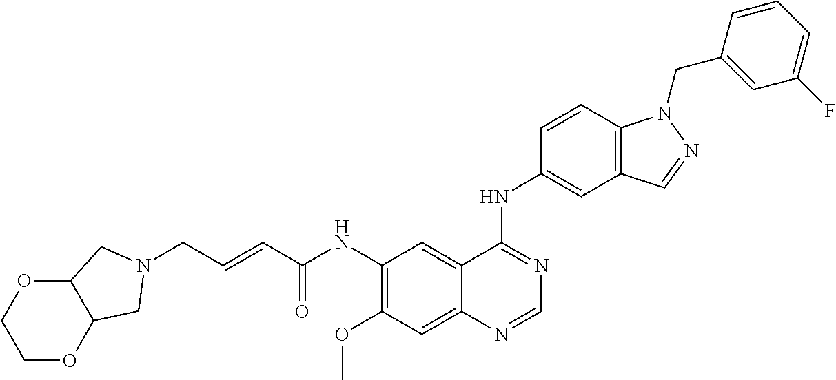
C(NC1=C(OC)C=C2C(=C1)C(NC1=CC3=C(C=C1)N(CC1=CC(F)=CC=C1)N=C3)=NC=N2)(=O)C=CCN1CC2OCCOC2C1
